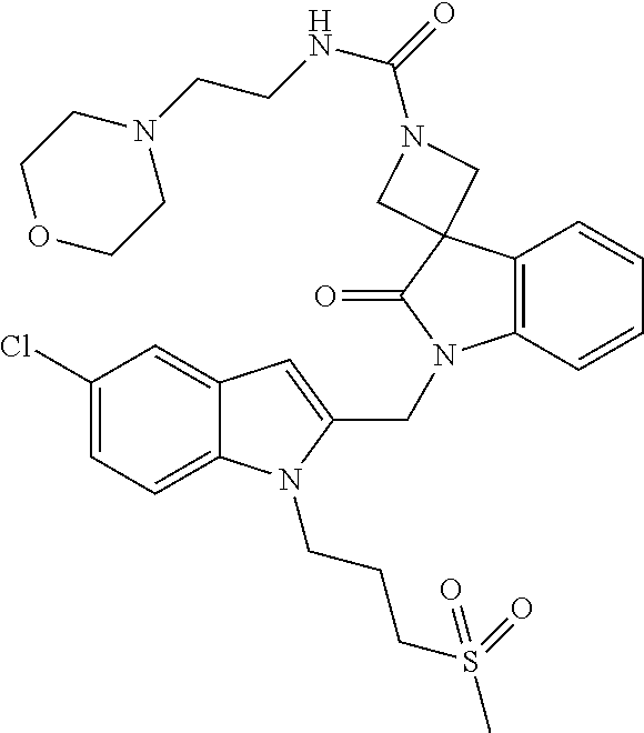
C1(Cl)=CC=C2C(=C1)C=C(CN1C3=C(C=CC=C3)C3(C1=O)CN(C(=O)NCCN1CCOCC1)C3)N2CCCS(C)(=O)=O
